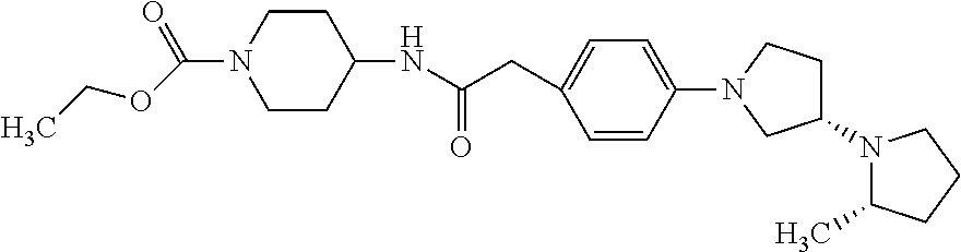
C1CC(NC(CC2=CC=C(N3CC(N4C(C)CCC4)CC3)C=C2)=O)CCN1C(=O)OCC
